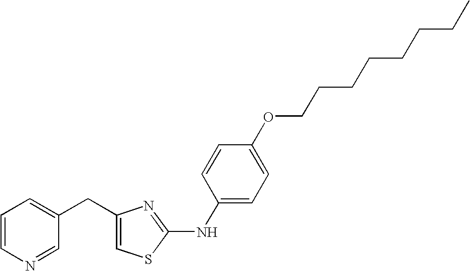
C1=C(CC2=CC=CN=C2)N=C(NC2=CC=C(OCCCCCCCC)C=C2)S1
